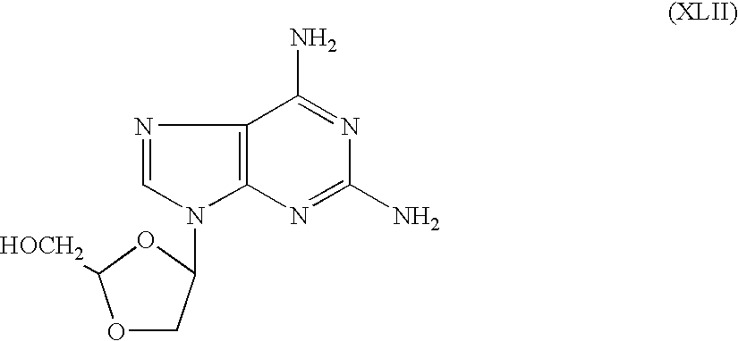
O1CC(N2C=NC3=C2N=C(N)N=C3N)OC1[HOCH2]
